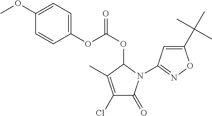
C1(OC)=CC=C(OC(OC2C(C)=C(Cl)C(=O)N2C2=NOC(C(C)(C)C)=C2)=O)C=C1
